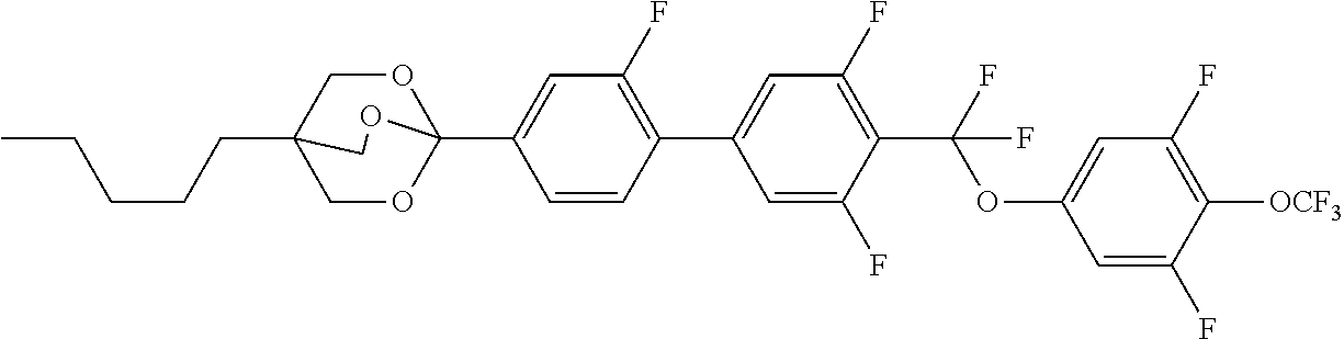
C(CCC12COC(C3=CC(F)=C(C4=CC(F)=C(C(OC5=CC(F)=C([OCF3])C(F)=C5)(F)F)C(F)=C4)C=C3)(OC1)OC2)CC
